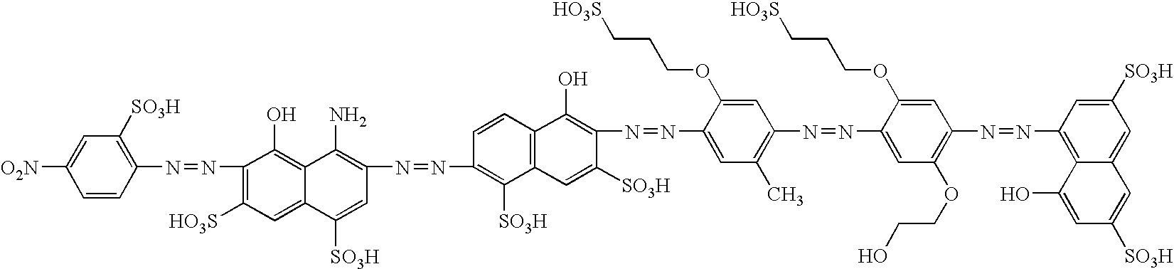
C1=CC(N=NC2=C([HO3S])C=C3C(=C2O)C(N)=C(N=NC2=C([SO3H])C4=C(C=C2)C(O)=C(N=NC2=CC(C)=C(N=NC5=CC(OCCO)=C(N=NC6=C7C(=CC([SO3H])=C6)C=C([SO3H])C=C7O)C=C5OCCC[HO3S])C=C2OCCC[HO3S])C([SO3H])=C4)C=C3[SO3H])=C([SO3H])C=C1[O2N]
